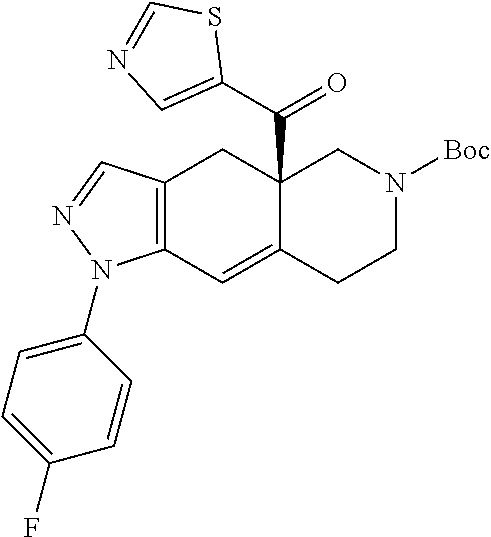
C12=C(C=C3C(C(C4=CN=CS4)=O)(C1)CN([Boc])CC3)N(C1=CC=C(F)C=C1)N=C2
